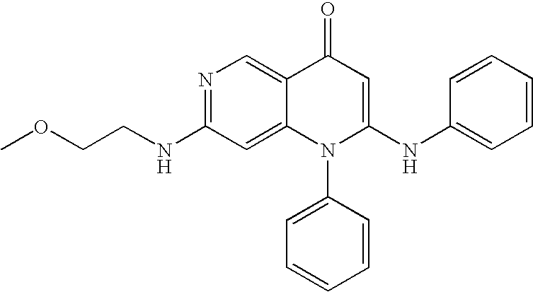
C1(NCCOC)=NC=C2C(=C1)N(C1=CC=CC=C1)C(NC1=CC=CC=C1)=CC2=O
